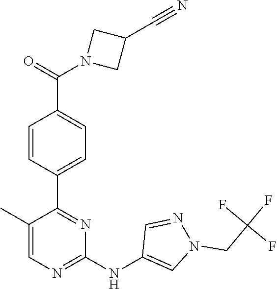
C1(C2=NC(NC3=CN(CC(F)(F)F)N=C3)=NC=C2C)=CC=C(C(N2CC(C#N)C2)=O)C=C1
